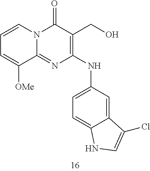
C1=CC=C([OMe])C2=NC(NC3=CC=C4C(=C3)C(Cl)=CN4)=C(CO)C(=O)N12
